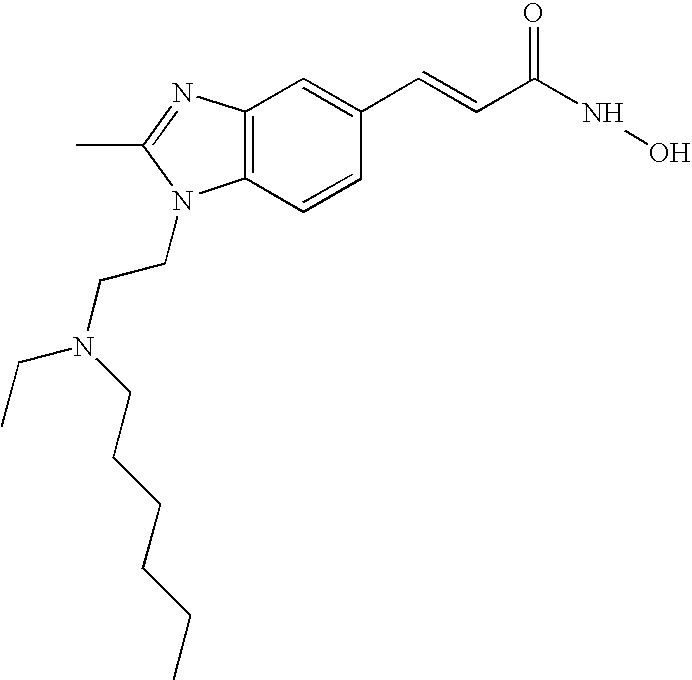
C12=C(C=CC(C=CC(=O)NO)=C1)N(CCN(CC)CCCCCC)C(C)=N2
